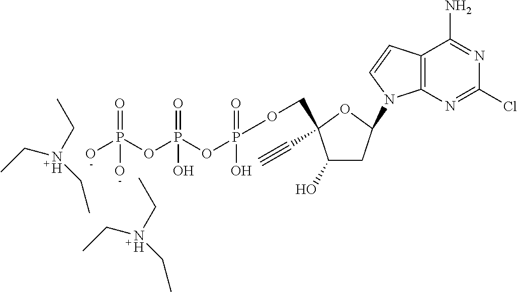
C12=C(N=C(Cl)N=C1N)N(C1CC(O)C(COP(=O)(OP(=O)(OP(O)(=O)O)O)O)(C#C)O1)C=C2.N(CC)(CC)CC.N(CC)(CC)CC
